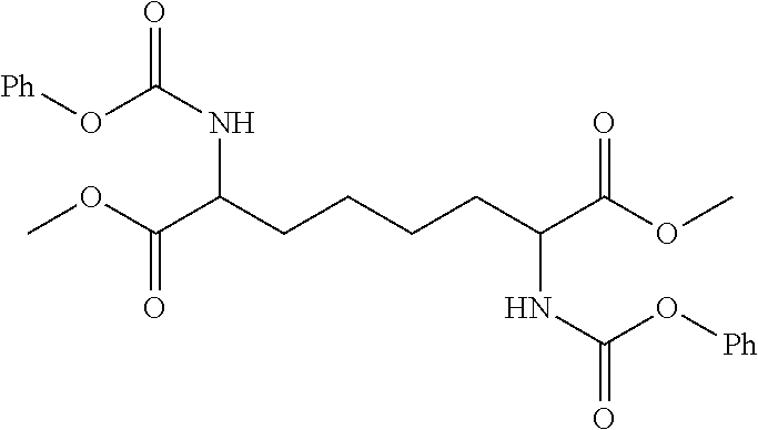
[Ph]OC(NC(CCCCC(C(OC)=O)NC(O[Ph])=O)C(OC)=O)=O
